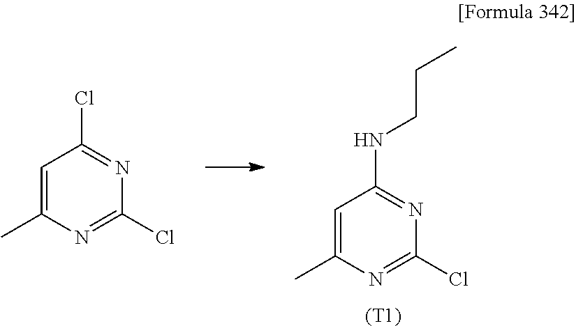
C1=C(C)N=C(Cl)N=C1NCCC.[(T1)].C1=C(C)N=C(Cl)N=C1Cl
